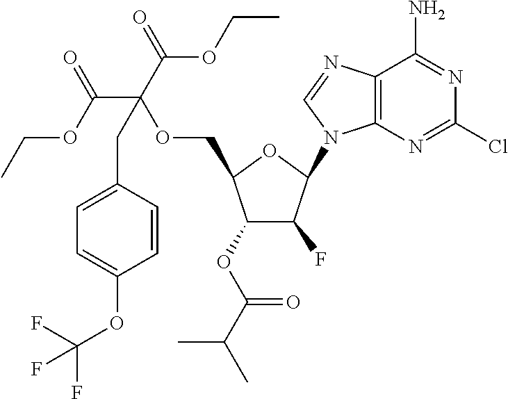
C12=C(N=CN1C1C(F)C(OC(C(C)C)=O)C(COC(C(=O)OCC)(C(=O)OCC)CC3=CC=C(OC(F)(F)F)C=C3)O1)C(N)=NC(Cl)=N2
